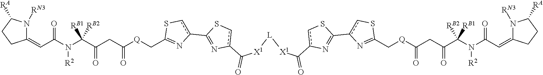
N1([RN3])C(=CC(N(C(C(CC([Q]CC2=Nc(C3=Nc(C([X1][L][X1]C(c4cSC(c5cSC(C[Q]C(CC(C(N(C(C=C6N([RN3])C([RA])CC6)=O)[R2])([RB2])[RB1])=O)=O)=N5)=N4)=O)=O)cS3)cS2)=O)=O)([RB2])[RB1])[R2])=O)CCC1[RA]
